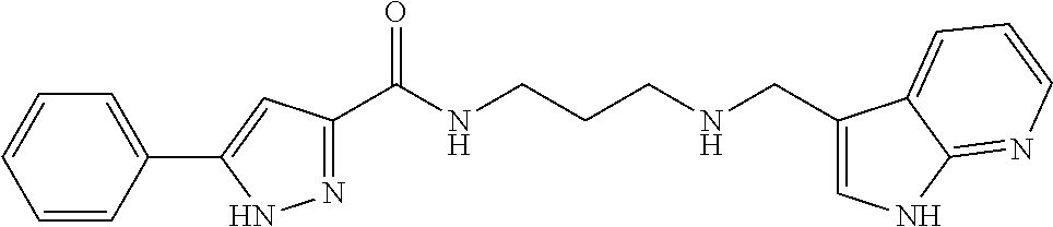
C1=CC(C2=CC(C(NCCCNCC3=CNC4=NC=CC=C34)=O)=NN2)=CC=C1
